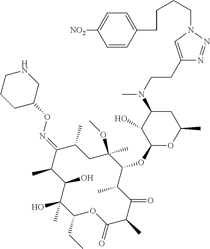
C1(CC)C(C)(O)C(O)C(C)C(=NOC2CNCCC2)C(C)CC(OC)(C)C(OC2OC(C)CC(N(C)CCC3=CN(CCCCC4=CC=C([NO2])C=C4)N=N3)C2O)C(C)C(=O)C(C)C(=O)O1
